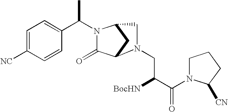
C1=C([NC])C=CC(C(N2C(=O)C3CC2CN3CC([BocHN])C(=O)N2CCCC2[CN])C)=C1
